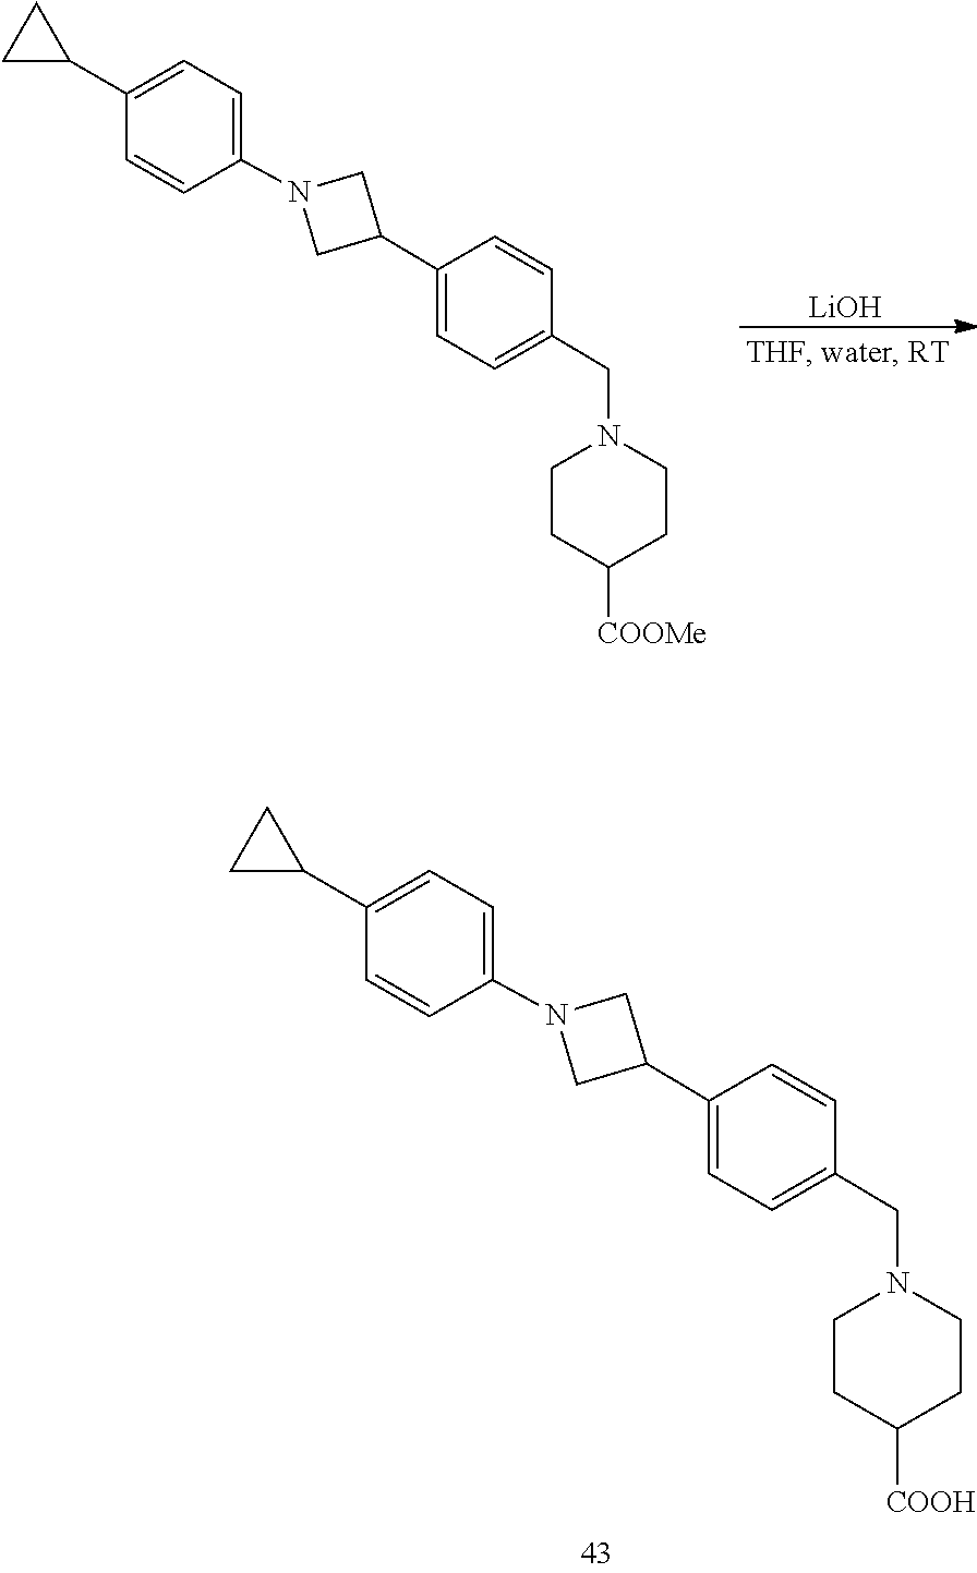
C1=CC(CN2CCC([COOMe])CC2)=CC=C1C1CN(C2=CC=C(C3CC3)C=C2)C1.[LiOH].C1=CC(CN2CCC([COOH])CC2)=CC=C1C1CN(C2=CC=C(C3CC3)C=C2)C1
